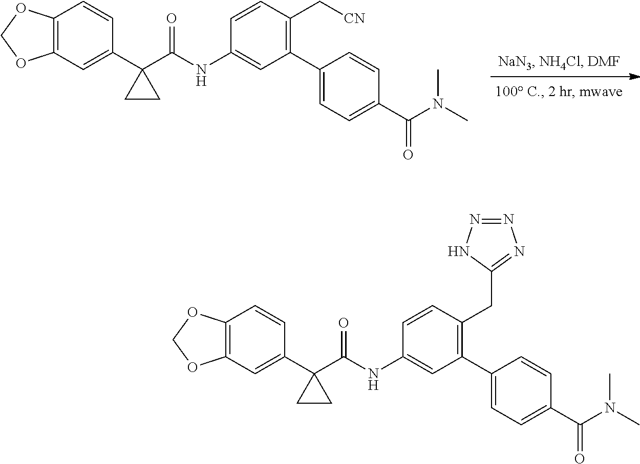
C12=C(OCO1)C=C(C1(C(NC3=CC(C4=CC=C(C(=O)N(C)C)C=C4)=C(C[CN])C=C3)=O)CC1)C=C2.C12=C(OCO1)C=C(C1(C(NC3=CC(C4=CC=C(C(=O)N(C)C)C=C4)=C(CC4=NN=NN4)C=C3)=O)CC1)C=C2
